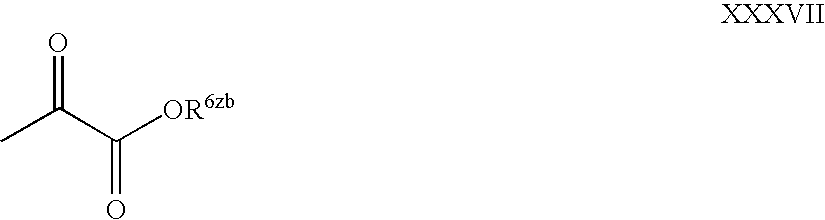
CC(C([OR6zb])=O)=O
